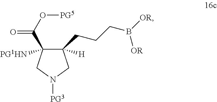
C1(CCCB([OR])[OR])([H])C(C(O[PG5])=O)([PG1HN])CN([PG3])C1
